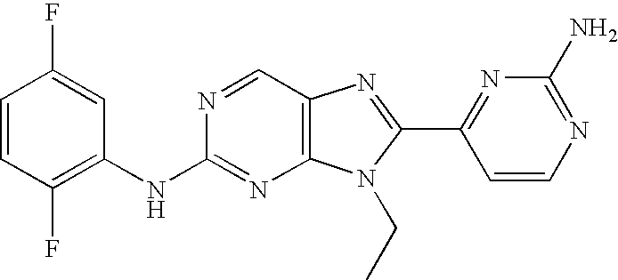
C1=CC(F)=C(NC2=NC3=C(C=N2)N=C(C2=NC(N)=NC=C2)N3CC)C=C1F
